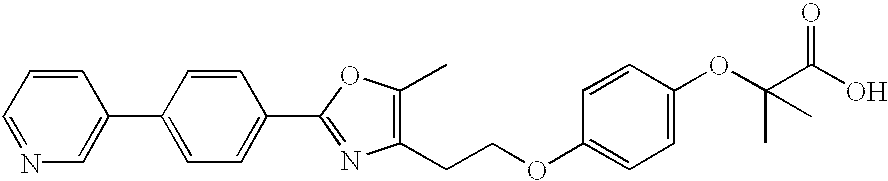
C1=NC=C(C2=CC=C(C3=NC(CCOC4=CC=C(OC(C(O)=O)(C)C)C=C4)=C(C)O3)C=C2)C=C1
